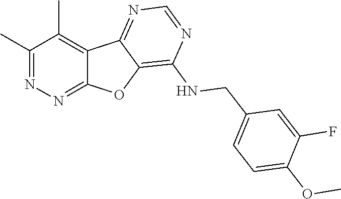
C1(C)=NN=C2C(=C1C)C1=NC=NC(NCC3=CC=C(OC)C(F)=C3)=C1O2
